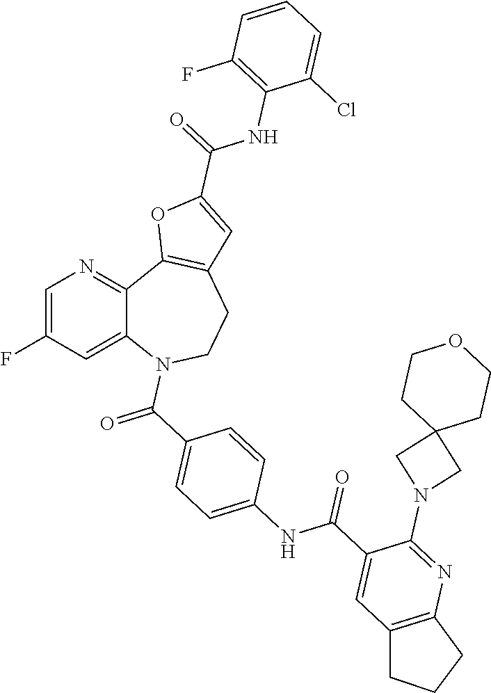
C1=C(F)C=C2C(=N1)C1=C(CCN2C(=O)C2=CC=C(NC(C3=CC4=C(N=C3N3CC5(C3)CCOCC5)CCC4)=O)C=C2)C=C(C(=O)NC2=C(F)C=CC=C2Cl)O1
